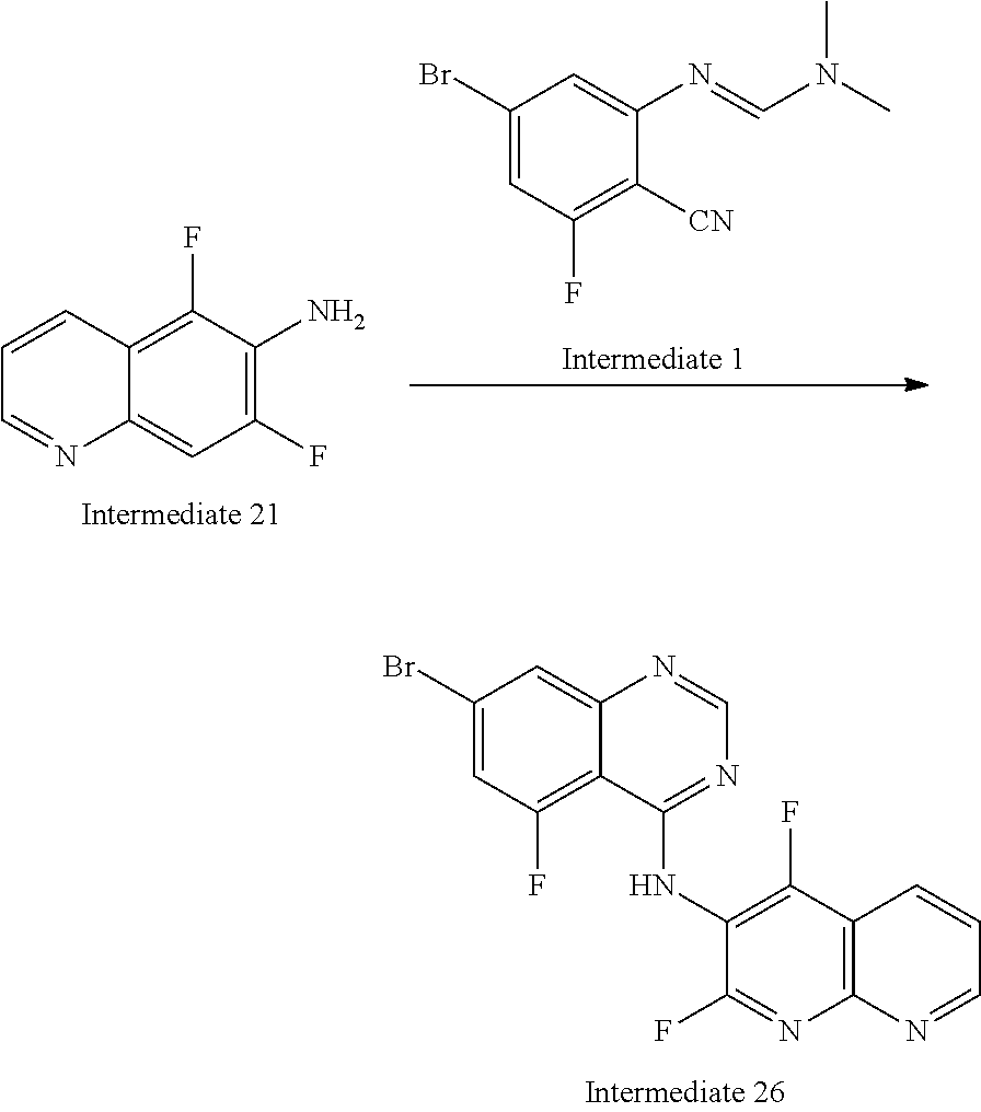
C1(Br)=CC(F)=C2C(=C1)N=CN=C2NC1=C(F)C2=C(N=C1F)N=CC=C2.C12=C(F)C(N)=C(F)C=C1N=CC=C2.C1(Br)=CC(F)=C([CN])C(N=CN(C)C)=C1
